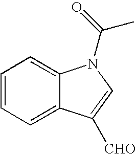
C1=CC=C2C(=C1)N(C(=O)C)C=C2[CHO]
